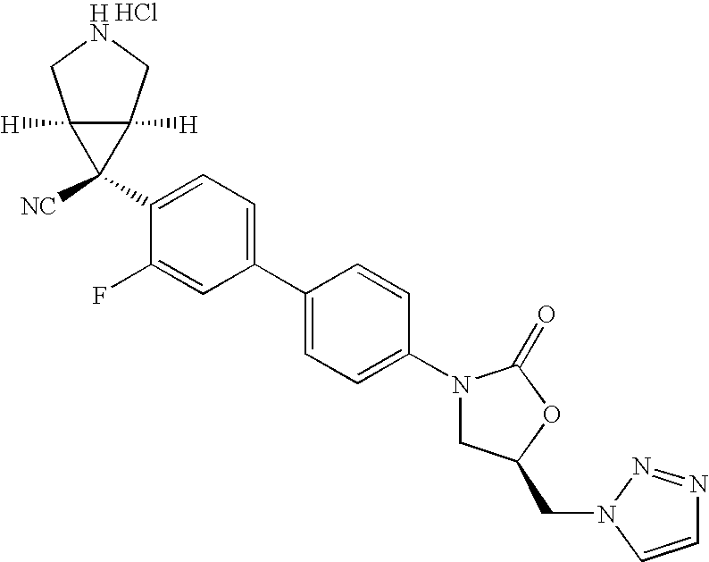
C1(N2CC(CN3C=CN=N3)OC2=O)=CC=C(C2=CC=C(C3([NC])C4([H])C3([H])CNC4)C(F)=C2)C=C1.Cl
